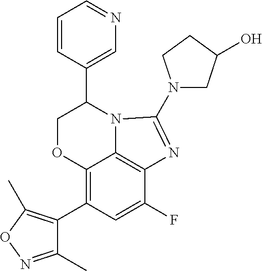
C1=CC(C2COC3=C(C4=C(C)ON=C4C)C=C(F)C4=C3N2C(N2CC(O)CC2)=N4)=CN=C1
